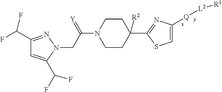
C1CN(C(=[Y])CN2C(C(F)F)=CC(C(F)F)=N2)CCC1([R2])C1=NC([Q][L2][R1])=CS1
